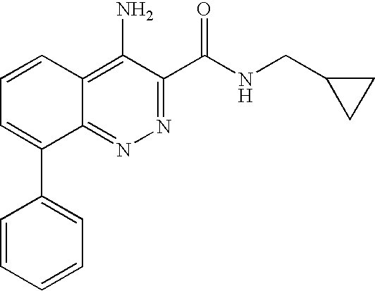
C1=CC=CC(C2=CC=CC3=C(N)C(C(=O)NCC4CC4)=NN=C23)=C1
